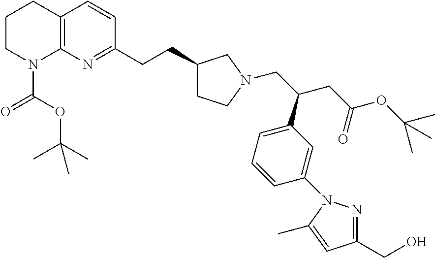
C12=C(N=C(CCC3CCN(CC(CC(OC(C)(C)C)=O)C4=CC=CC(N5N=C(CO)C=C5C)=C4)C3)C=C1)N(C(OC(C)(C)C)=O)CCC2
